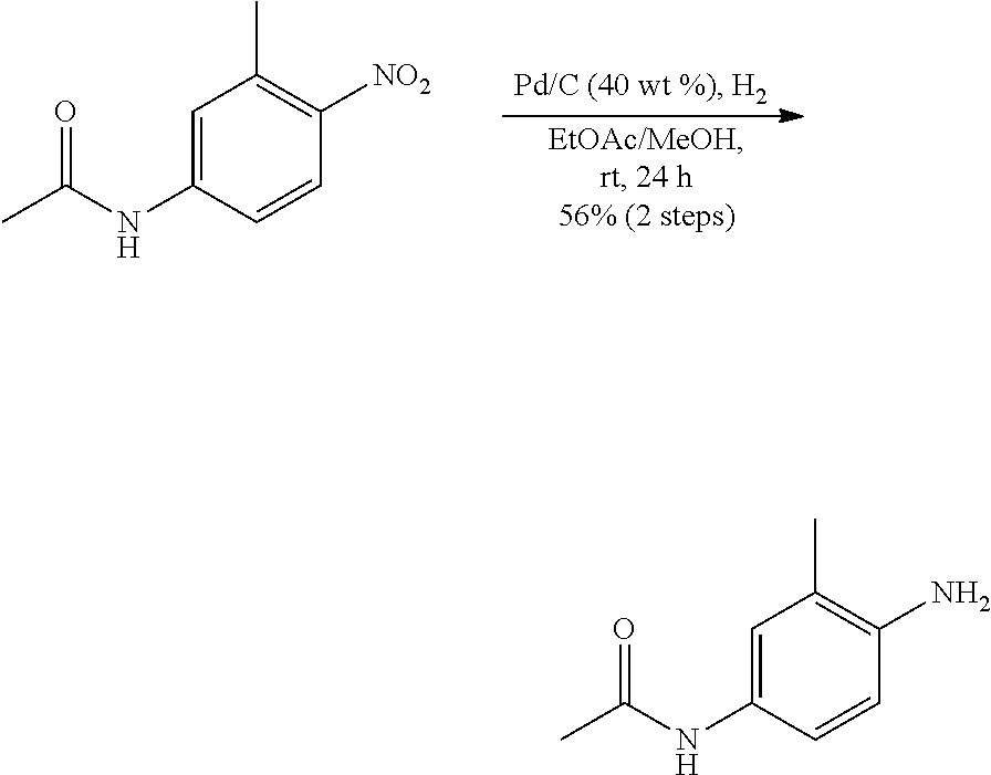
C1=C(NC(C)=O)C=CC([NO2])=C1C.C1=C(NC(C)=O)C=CC(N)=C1C
